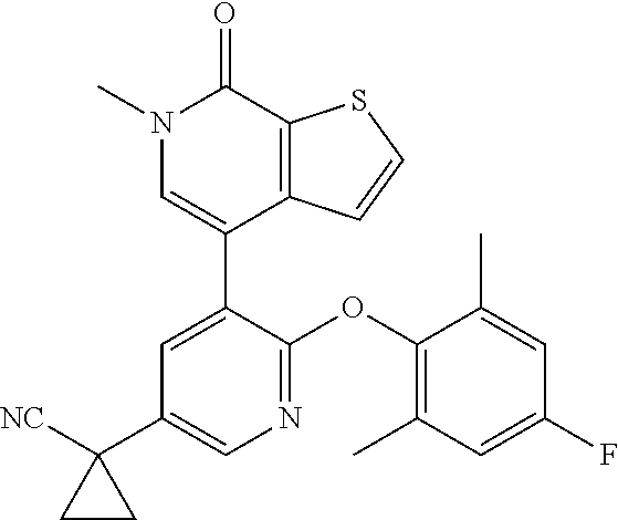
S1C=CC2=C1C(=O)N(C)C=C2C1=CC(C2([NC])CC2)=CN=C1OC1=C(C)C=C(F)C=C1C
